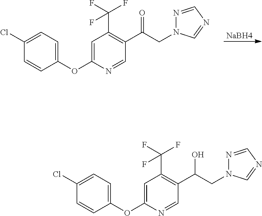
[NaBH4].N1=CN=CN1CC(C1=C(C(F)(F)F)C=C(OC2=CC=C(Cl)C=C2)N=C1)=O.N1=CN=CN1CC(C1=C(C(F)(F)F)C=C(OC2=CC=C(Cl)C=C2)N=C1)O
